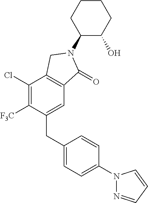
C1(N2C(=O)C3=C(C(Cl)=C([F3C])C(CC4=CC=C(N5N=CC=C5)C=C4)=C3)C2)C(O)CCCC1
